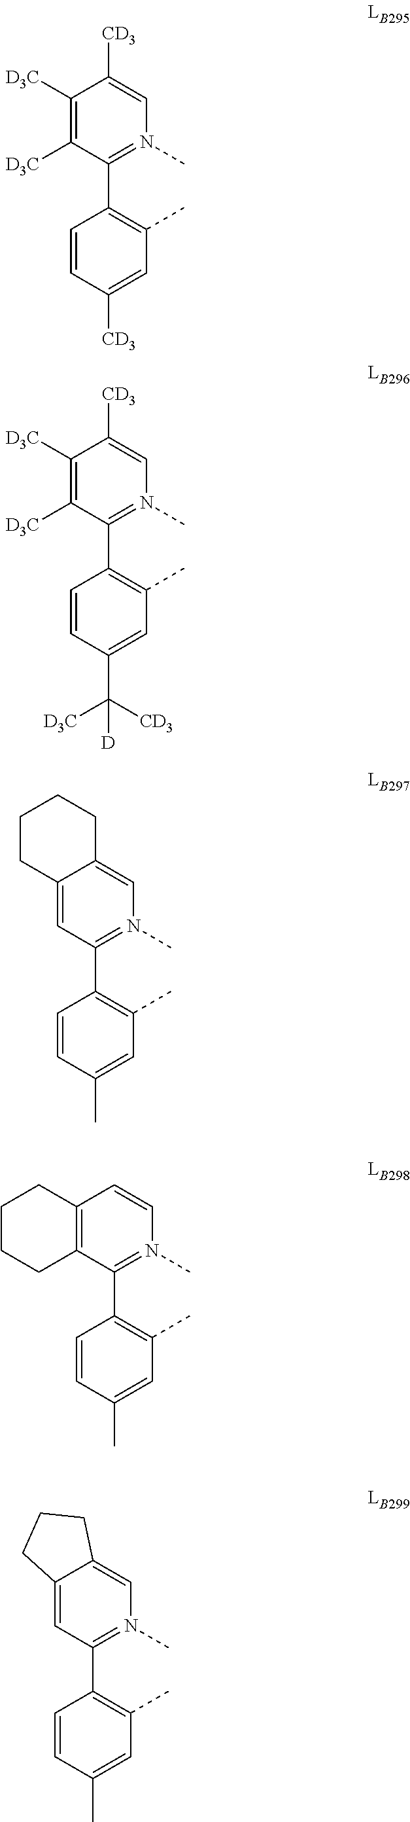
C1=CC([CD3])=CC(C)=C1C1=N(C)C=C([CD3])C([D3C])=C1[D3C].C1=CC(C([CD3])([D3C])[D])=CC(C)=C1C1=N(C)C=C([CD3])C([D3C])=C1[D3C].C1=CC(C)=CC(C)=C1C1=N(C)C=C2C(=C1)CCCC2.C1=CC(C)=CC(C)=C1C1=N(C)C=CC2=C1CCCC2.C1=CC(C)=CC(C)=C1C1=N(C)C=C2C(=C1)CCC2
